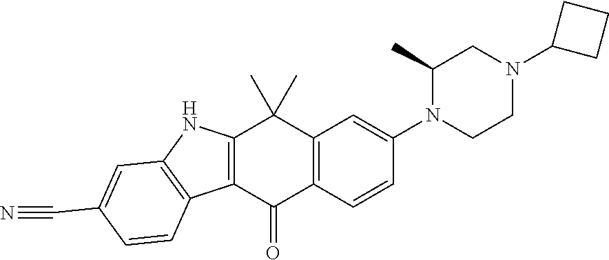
C12=C(C(=O)C3=C(C1(C)C)C=C(N1C(C)CN(C4CCC4)CC1)C=C3)C1=C(N2)C=C(C#N)C=C1
